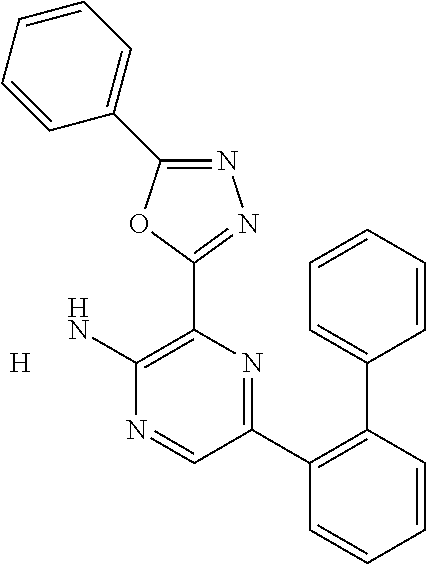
N1=C(C2=CC=CC=C2)OC(C2=C(N)N=CC(C3=C(C4=CC=CC=C4)C=CC=C3)=N2)=N1.[H]
